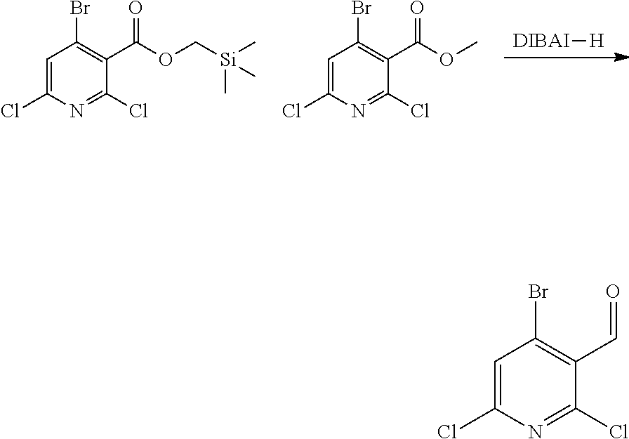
[DIBAI][H].C1=C(Cl)N=C(Cl)C(C(OC[Si](C)(C)C)=O)=C1Br.C1=C(Cl)N=C(Cl)C(C(OC)=O)=C1Br.C1=C(Cl)N=C(Cl)C(C=O)=C1Br
